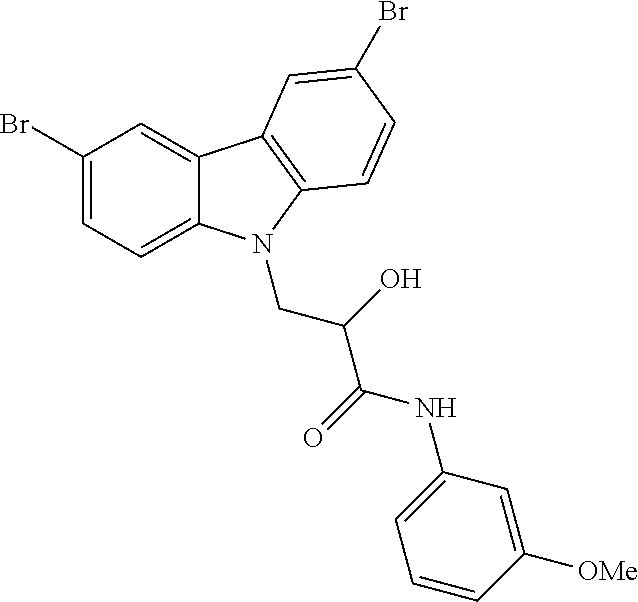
C1(Br)=CC=C2C(=C1)C1=C(N2CC(O)C(=O)NC2=CC=CC([OMe])=C2)C=CC(Br)=C1
